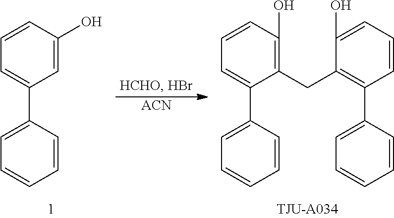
C1=C(O)C=CC=C1C1=CC=CC=C1.[ACN].C1(CC2=C(C3=CC=CC=C3)C=CC=C2O)=C(O)C=CC=C1C1=CC=CC=C1
